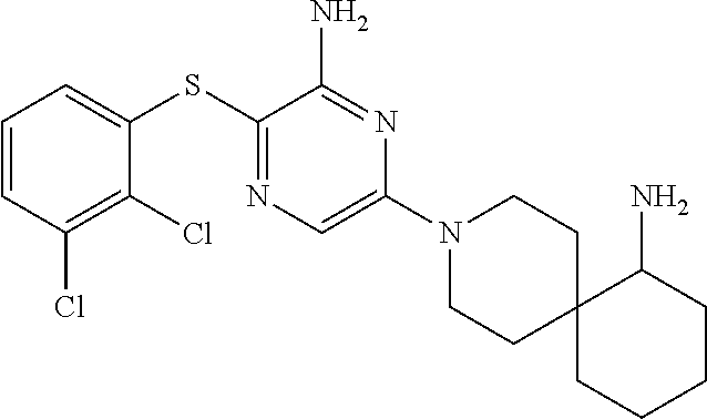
C1=CC=C(SC2=NC=C(N3CCC4(CC3)CCCCC4N)N=C2N)C(Cl)=C1Cl
